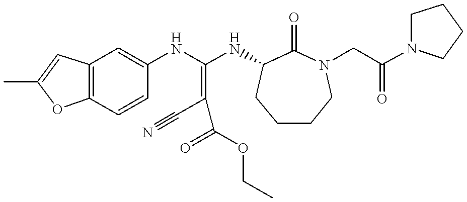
C12=C(C=CC(NC(NC3C(=O)N(CC(N4CCCC4)=O)CCCC3)=C(C#N)C(=O)OCC)=C1)OC(C)=C2
